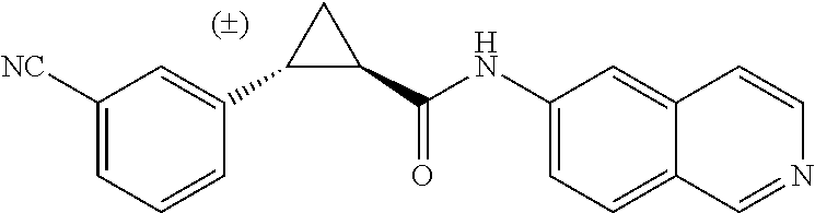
C1(C(NC2=CC=C3C(=C2)C=CN=C3)=O)CC1C1=CC([NC])=CC=C1
